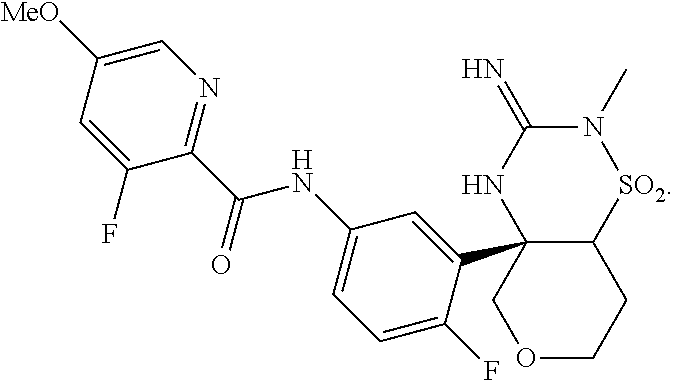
C12(C3=CC(NC(C4=NC=C([MeO])C=C4F)=O)=CC=C3F)C([SO2]N(C)C(=N)N1)CCOC2
